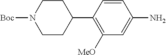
C1([MeO])=C(C2CCN([Boc])CC2)C=CC(N)=C1
